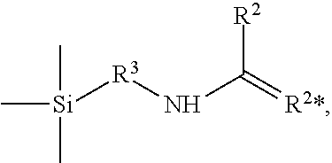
C[Si](C)(C)[R3]NC(=[R2*])[R2]
